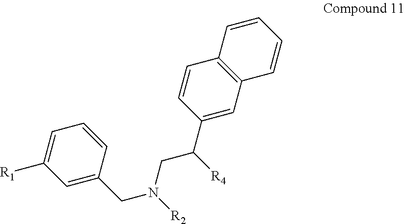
C1=CC2=C(C=C1)C=C(C(CN(CC1=CC([R1])=CC=C1)[R2])[R4])C=C2
